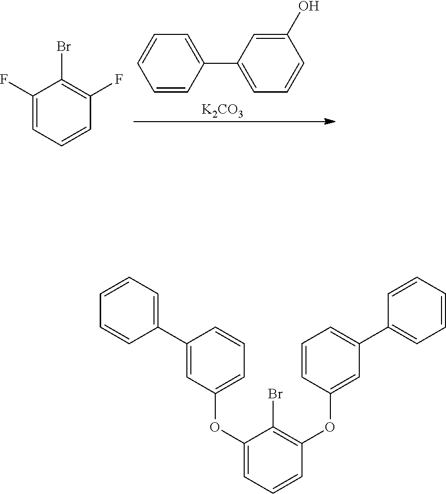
C1=CC(C2=CC=CC(O)=C2)=CC=C1.[K2CO3].C1(F)=CC=CC(F)=C1Br.C1(OC2=CC=CC(C3=CC=CC=C3)=C2)=CC=CC(OC2=CC(C3=CC=CC=C3)=CC=C2)=C1Br
